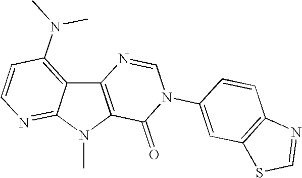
C12=C(N(C)C3=NC=CC(N(C)C)=C13)C(=O)N(C1=CC3=C(C=C1)N=CS3)C=N2
